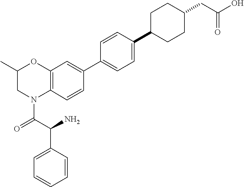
C12=C(C=C(C3=CC=C(C4CCC(CC(=O)O)CC4)C=C3)C=C1)OC(C)CN2C(C(N)C1=CC=CC=C1)=O
